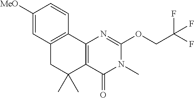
C1([MeO])=CC2=C(C=C1)C1=C(C(C)(C)C2)C(=O)N(C)C(OCC(F)(F)F)=N1
